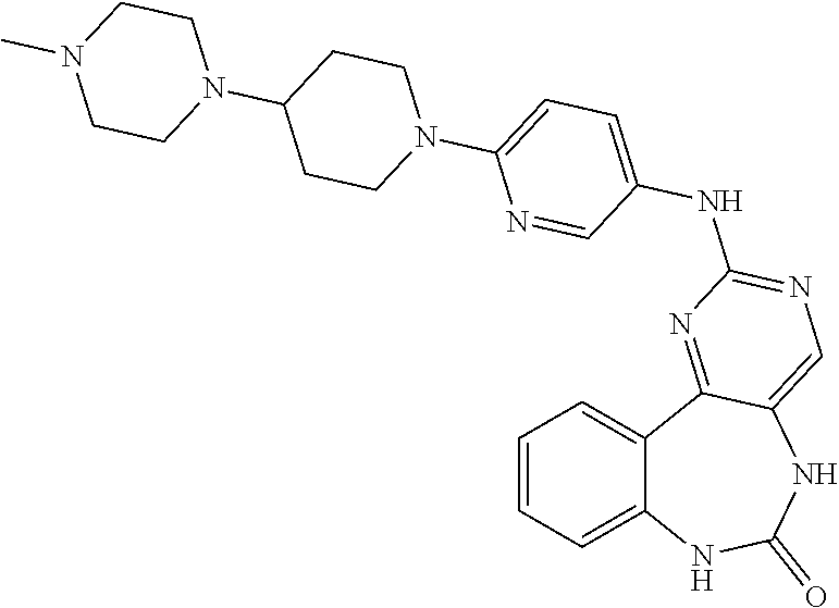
C1=CC=C2C(=C1)C1=NC(NC3=CC=C(N4CCC(N5CCN(C)CC5)CC4)N=C3)=NC=C1NC(=O)N2
